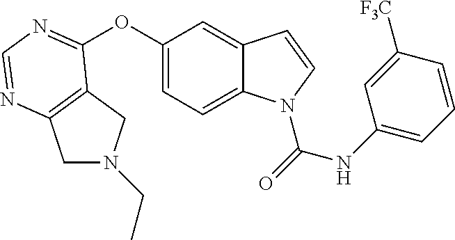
C1(OC2=NC=NC3=C2CN(CC)C3)=CC=C2C(=C1)C=CN2C(=O)NC1=CC=CC([F3C])=C1
